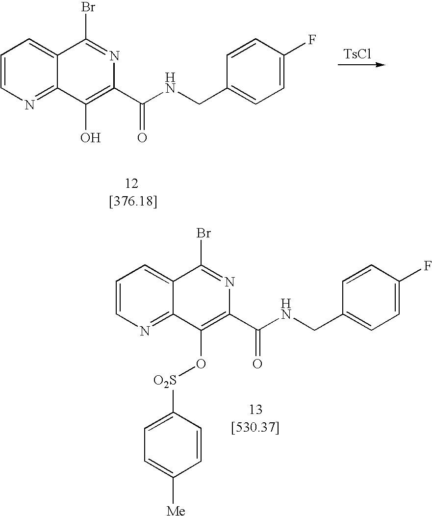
C1=CN=C2C(=C1)C(Br)=NC(C(NCC1=CC=C(F)C=C1)=O)=C2O[O2S]C1=CC=C([Me])C=C1.C1=CN=C2C(=C1)C(Br)=NC(C(NCC1=CC=C(F)C=C1)=O)=C2O.[TsCl]
